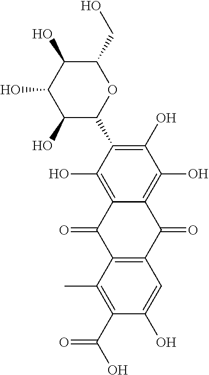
C1(O)=C(C2OC(CO)C(O)C(O)C2O)C(O)=C2C(=C1O)C(=O)C1=C(C2=O)C(C)=C(C(O)=O)C(O)=C1
